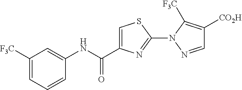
C1([F3C])=CC=CC(NC(=O)C2=CSC(N3C([F3C])=C([CO2H])C=N3)=N2)=C1
